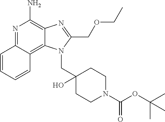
C12=C3C=CC=CC3=NC(N)=C1N=C(COCC)N2CC1(O)CCN(C(OC(C)(C)C)=O)CC1
